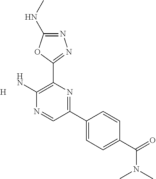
N1=C(NC)OC(C2=C(N)N=CC(C3=CC=C(C(=O)N(C)C)C=C3)=N2)=N1.[H]
